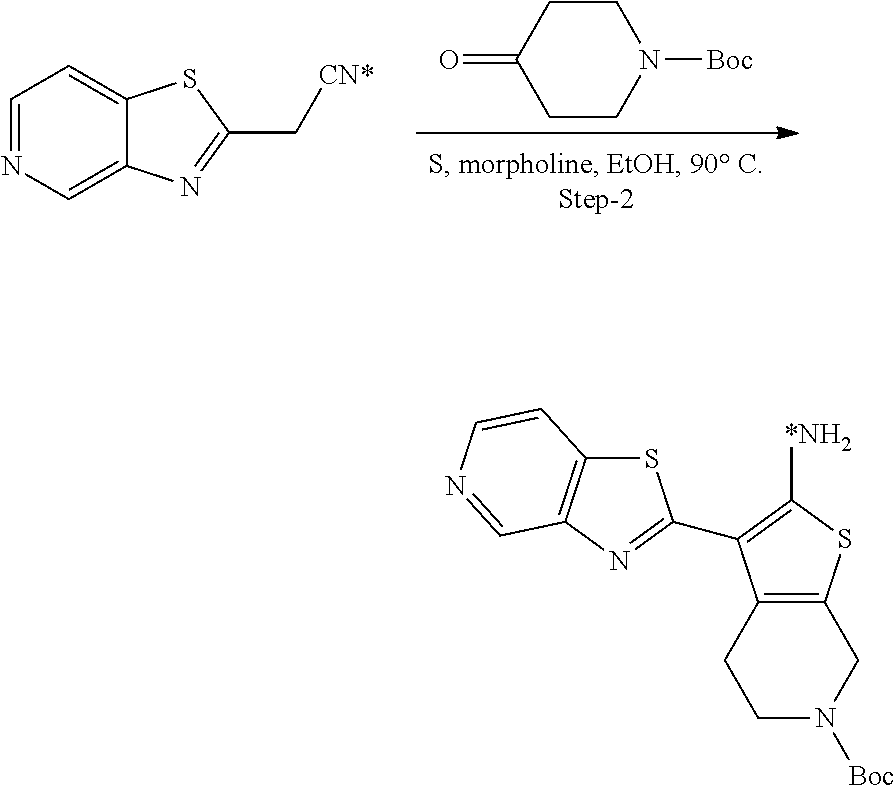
C1CN([Boc])CCC1=O.C1=NC=C2C(=C1)SC(C[CN*])=N2.C1N([Boc])CC2=C(C1)C(C1=NC3=C(S1)C=CN=C3)=C([*NH2])S2
